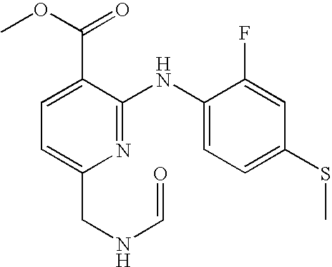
C1=C(C(OC)=O)C(NC2=CC=C(SC)C=C2F)=NC(CNC=O)=C1
